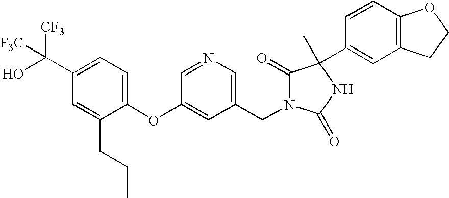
C1(OC2=CC(CN3C(=O)C(C4=CC5=C(C=C4)OCC5)(C)NC3=O)=CN=C2)=CC=C(C(O)([CF3])[F3C])C=C1CCC
